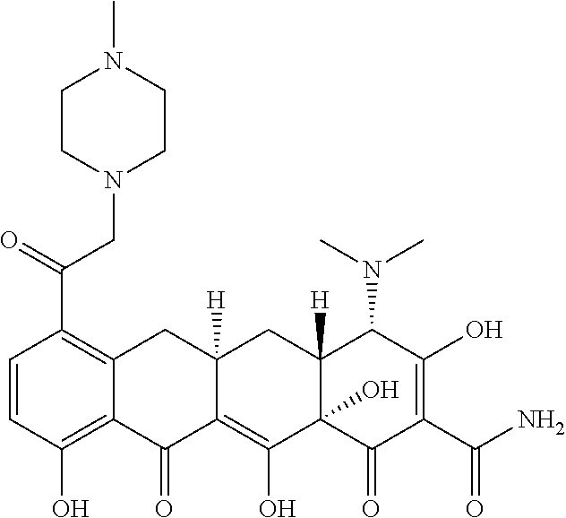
C1=CC(O)=C2C(=C1C(CN1CCN(C)CC1)=O)CC1([H])C(=C(O)C3(O)C([H])(C1)C(N(C)C)C(O)=C(C(N)=O)C3=O)C2=O
